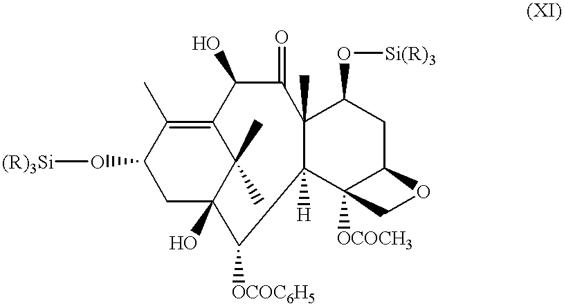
C1(O[(R)3Si])CC2(O)C(C)(C)C(=C1C)C(O)C(=O)C1(C)C([H])(C3([OCOCH3])C(CC1O[Si(R)3])OC3)C2[OCOC6H5]
